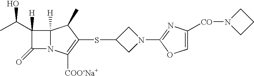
C1(=O)N2C([H])(C1(C(C)O)[H])C(C)C(SC1CN(C3=NC([CO]N4CCC4)=CO3)C1)=C2[COO-Na+]
